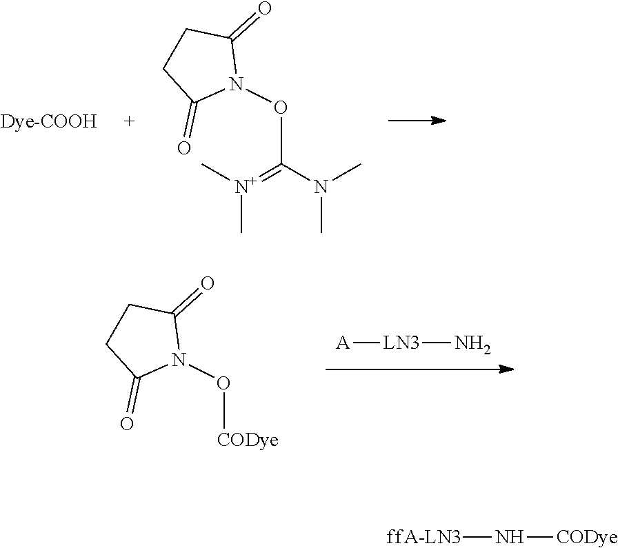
O(C(N(C)C)=[N+](C)C)N1C(=O)CCC1=O.[A][LN3]N.O([CODye])N1C(=O)CCC1=O.N([CODye])[ffA-LN3]
